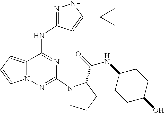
N1=C(NC2=NC(N3CCCC3C(=O)NC3CCC(O)CC3)=NN3C2=CC=C3)C=C(C2CC2)N1
